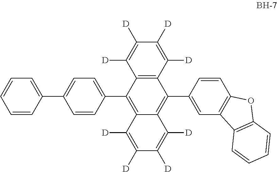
C1=CC(C2=C3C(=C(C4=CC5=C(C=C4)OC4=C5C=CC=C4)C4=C2C([D])=C([D])C([D])=C4[D])C([D])=C([D])C([D])=C3[D])=CC=C1C1=CC=CC=C1
